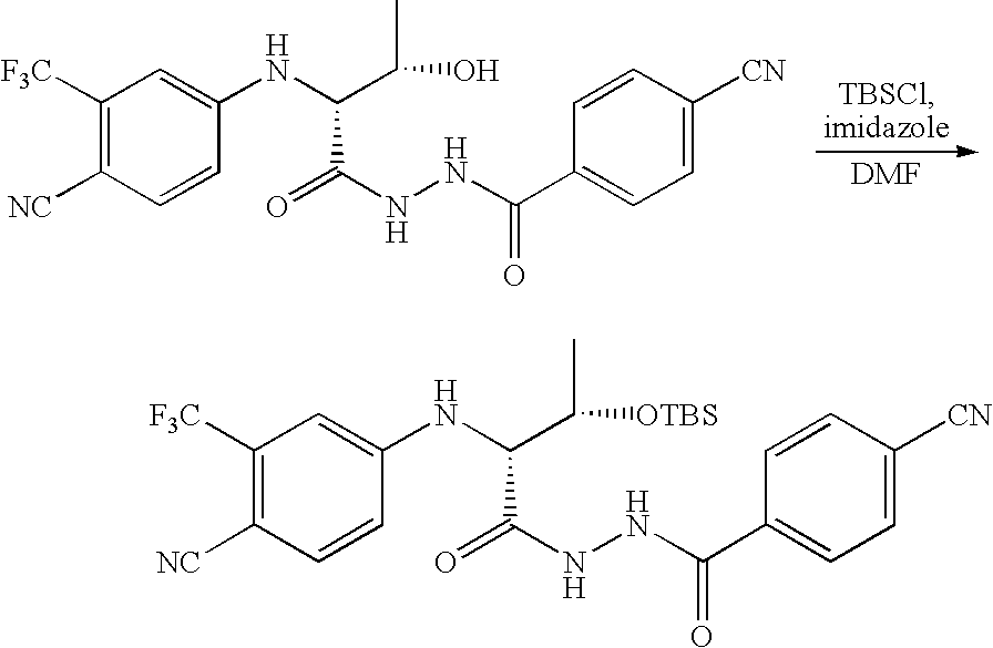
C1([F3C])=C([NC])C=CC(NC(C(NNC(C2=CC=C([CN])C=C2)=O)=O)C(C)O)=C1.C1([F3C])=C([NC])C=CC(NC(C(NNC(C2=CC=C([CN])C=C2)=O)=O)C(C)[OTBS])=C1
